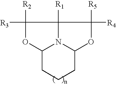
C1([R2])([R3])OC2N3C1([R1])C([R5])([R4])OC3CCC2
